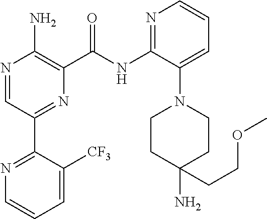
N1=CC(C2=NC=CC=C2[CF3])=NC(C(NC2=NC=CC=C2N2CCC(N)(CCOC)CC2)=O)=C1N
